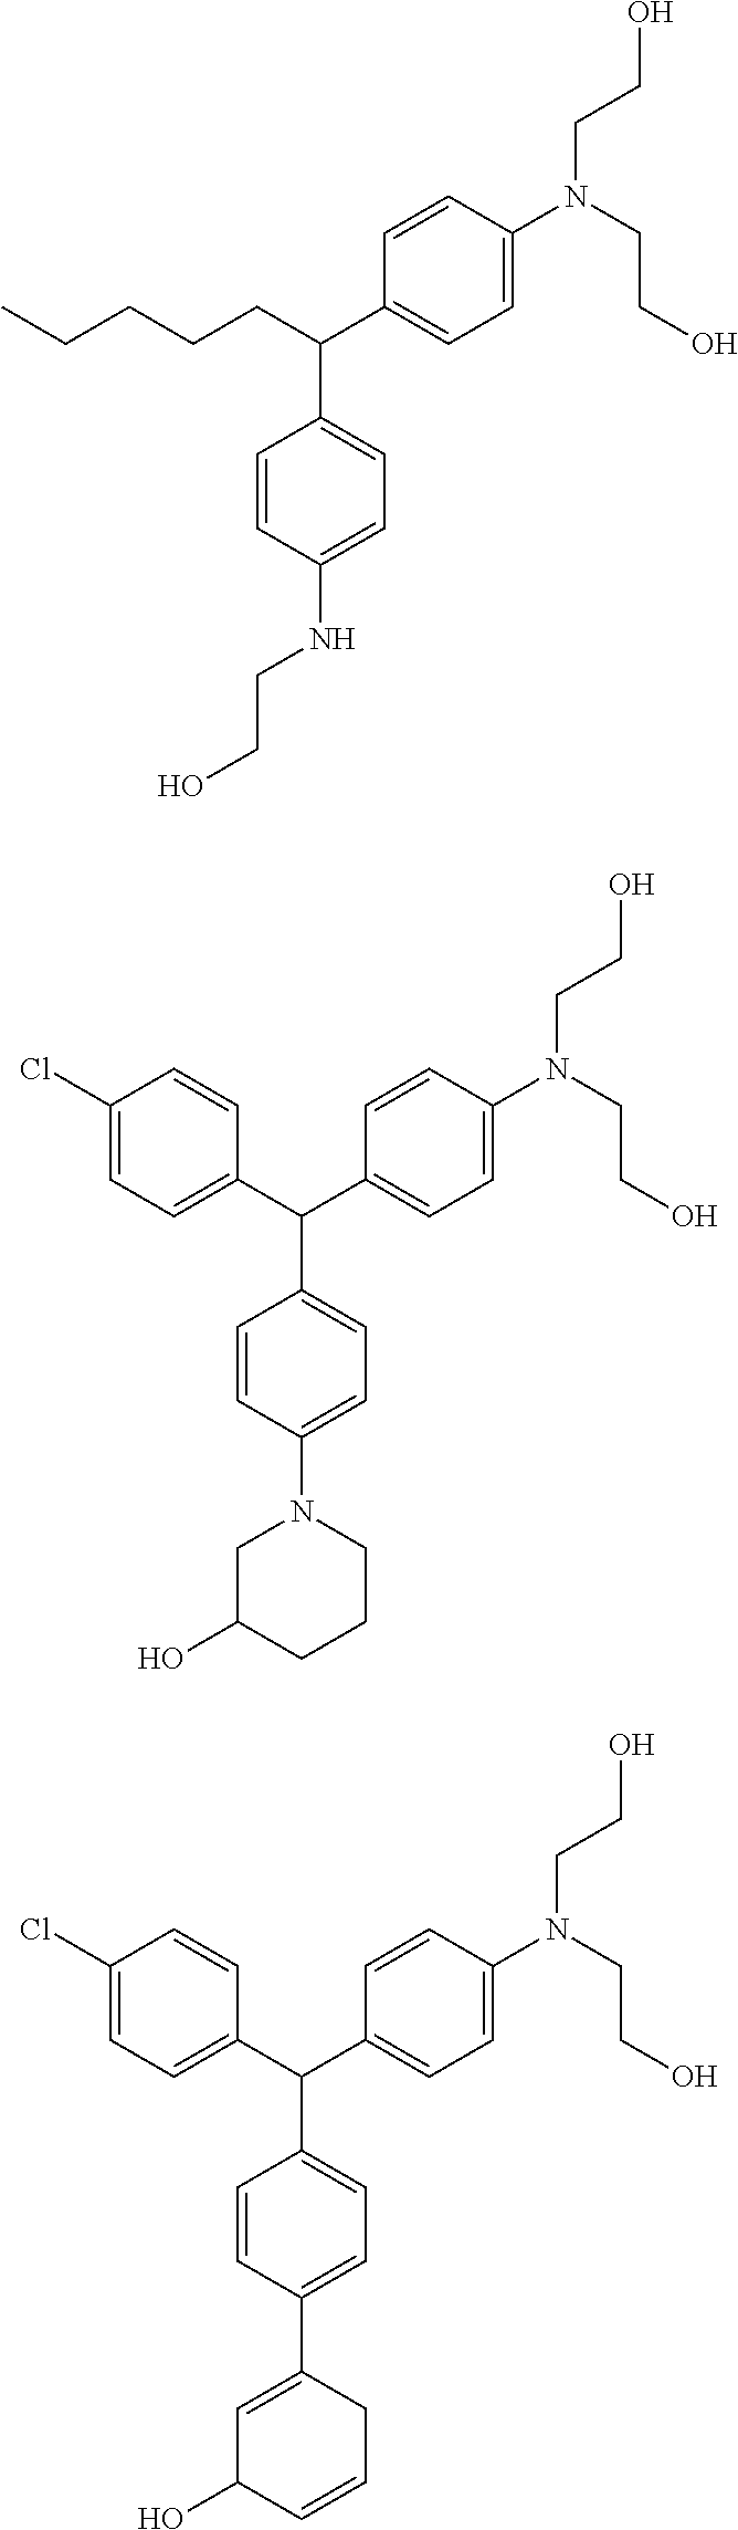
C1(C(C2=CC=C(N(CCO)CCO)C=C2)CCCCC)=CC=C(NCCO)C=C1.C1(C(C2=CC=C(N(CCO)CCO)C=C2)C2=CC=C(Cl)C=C2)=CC=C(N2CC(O)CCC2)C=C1.C1(C(C2=CC=C(N(CCO)CCO)C=C2)C2=CC=C(Cl)C=C2)=CC=C(C2=CC(O)C=CC2)C=C1
